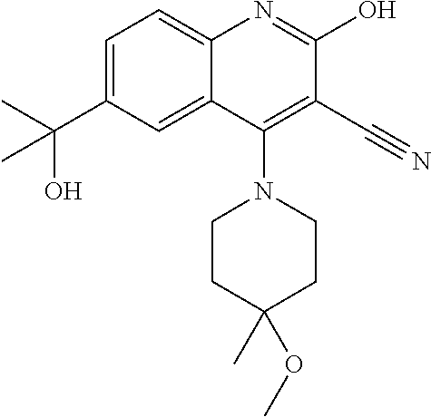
C1=C(C(C)(O)C)C=C2C(=C1)N=C(O)C(C#N)=C2N1CCC(C)(OC)CC1
